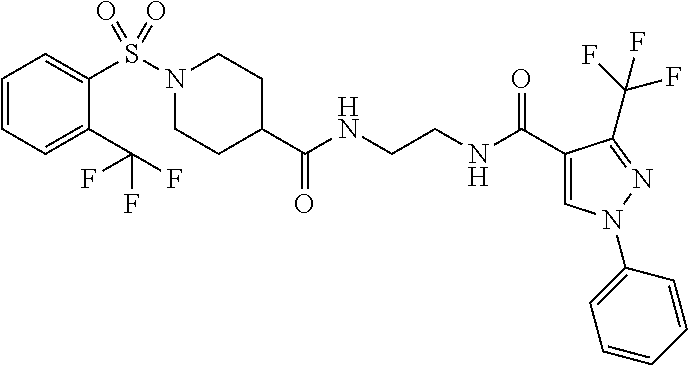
C1CC(C(NCCNC(C2=CN(C3=CC=CC=C3)N=C2C(F)(F)F)=O)=O)CCN1S(=O)(C1=CC=CC=C1C(F)(F)F)=O
